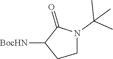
C1([BocHN])CCN(C(C)(C)C)C1=O
